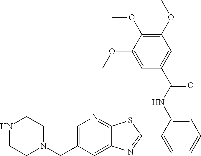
C1(NC(=O)C2=CC(OC)=C(OC)C(OC)=C2)=CC=CC=C1C1=NC2=CC(CN3CCNCC3)=CN=C2S1
